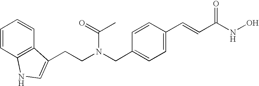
C1=CC2=C(C=C1)C(CCN(CC1=CC=C(C=CC(NO)=O)C=C1)C(=O)C)=CN2
